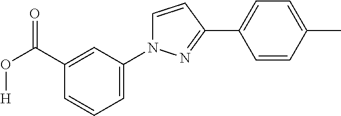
C1(N2C=CC(C3=CC=C(C)C=C3)=N2)=CC=CC(C(O[H])=O)=C1
